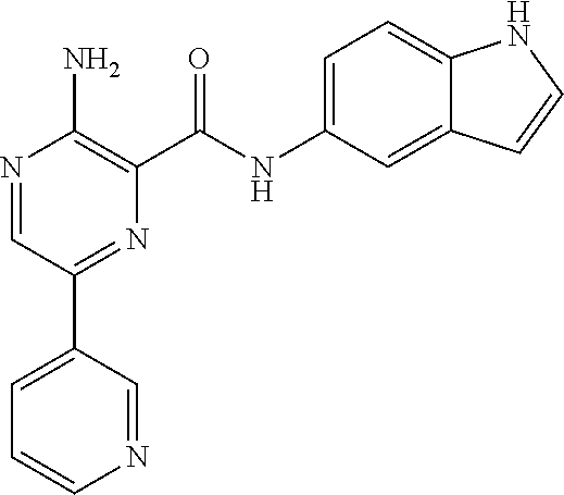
N1=CC(C2=NC(C(NC3=CC=C4C(=C3)C=CN4)=O)=C(N)N=C2)=CC=C1
